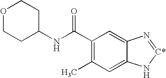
C1(C(NC2CCOCC2)=O)=C(C)C=C2C(=C1)N=[C*]N2
